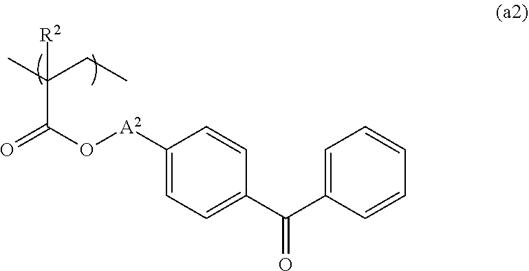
CC(CC)([R2])C(O[A2]C1=CC=C(C(C2=CC=CC=C2)=O)C=C1)=O
